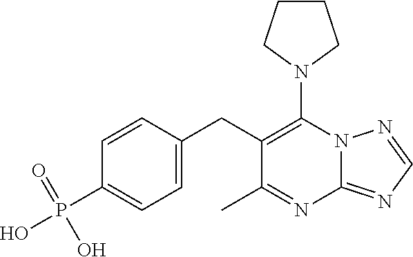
N12C(=NC=N1)N=C(C)C(CC1=CC=C(P(O)(=O)O)C=C1)=C2N1CCCC1
